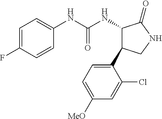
C1=C(F)C=CC(NC(NC2C(C3=CC=C([MeO])C=C3Cl)CNC2=O)=O)=C1
